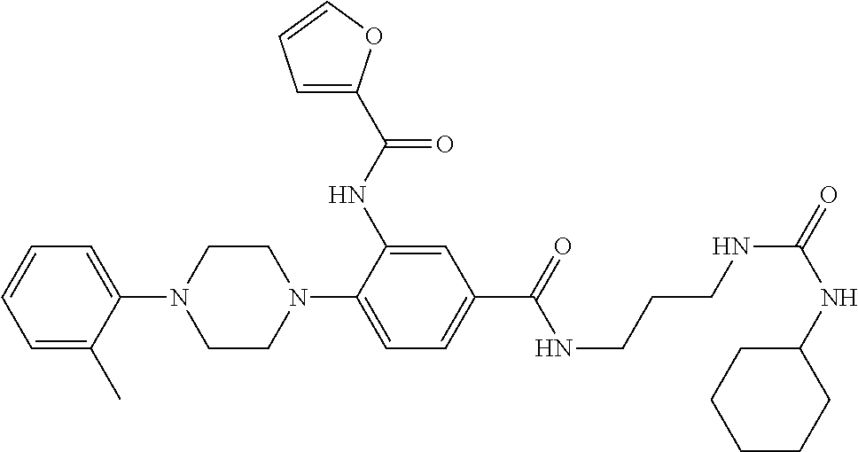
C1(N2CCN(C3=CC=C(C(=O)NCCCNC(=O)NC4CCCCC4)C=C3NC(=O)C3=CC=CO3)CC2)=CC=CC=C1C
